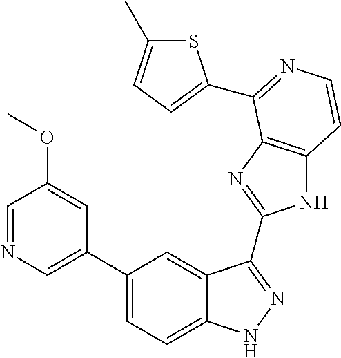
C1(C2=CN=CC(OC)=C2)=CC=C2C(=C1)C(C1=NC3=C(N1)C=CN=C3C1=CC=C(C)S1)=NN2
